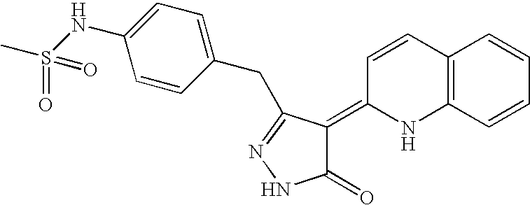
C12=C(C=CC=C1)NC(=C1C(=O)NN=C1CC1=CC=C(NS(C)(=O)=O)C=C1)C=C2
